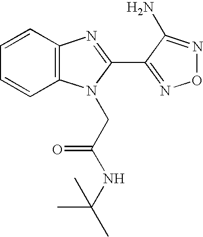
C1=CC2=C(C=C1)N(CC(NC(C)(C)C)=O)C(C1=NON=C1N)=N2
